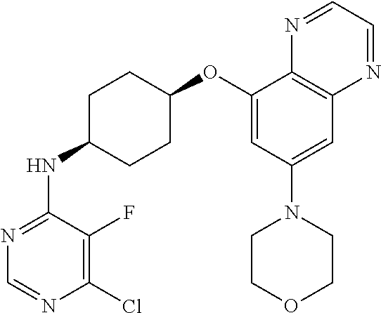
C1(OC2CCC(NC3=NC=NC(Cl)=C3F)CC2)=CC(N2CCOCC2)=CC2=C1N=CC=N2
